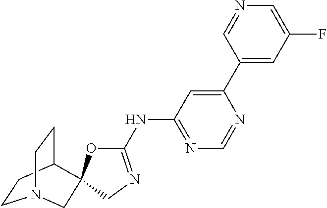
C1CC2CCN1CC21OC(NC2=NC=NC(C3=CC(F)=CN=C3)=C2)=NC1
